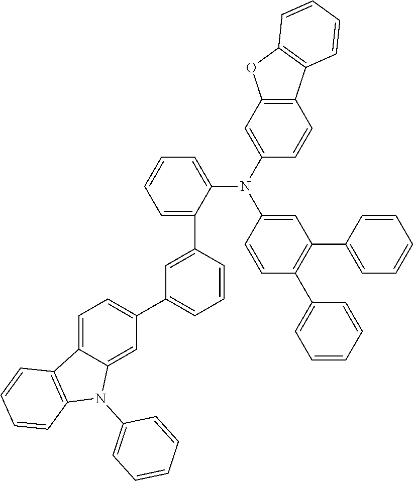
C1=C(C2=CC(C3=CC=C4C(=C3)N(C3=CC=CC=C3)C3=C4C=CC=C3)=CC=C2)C(N(C2=CC3=C(C=C2)C2=C(O3)C=CC=C2)C2=CC(C3=CC=CC=C3)=C(C3=CC=CC=C3)C=C2)=CC=C1
